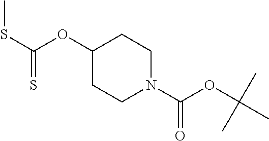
C1(OC(SC)=S)CCN(C(OC(C)(C)C)=O)CC1
